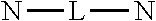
N[L]N
